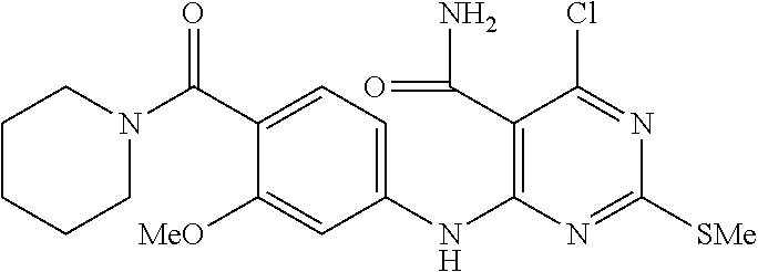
C1(NC2=C(C(N)=O)C(Cl)=NC([SMe])=N2)=CC=C(C(N2CCCCC2)=O)C([MeO])=C1
